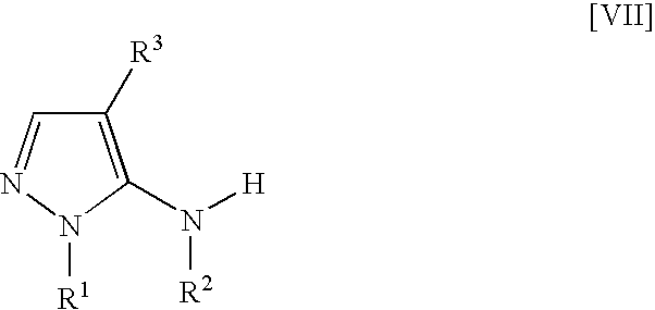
C1([R3])=C(N([H])[R2])N([R1])N=C1
